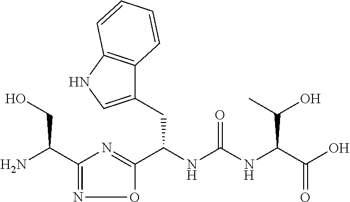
C(NC(NC(C(O)=O)C(O)C)=O)(C1=NC(C(N)CO)=NO1)CC1=CNC2=C1C=CC=C2
